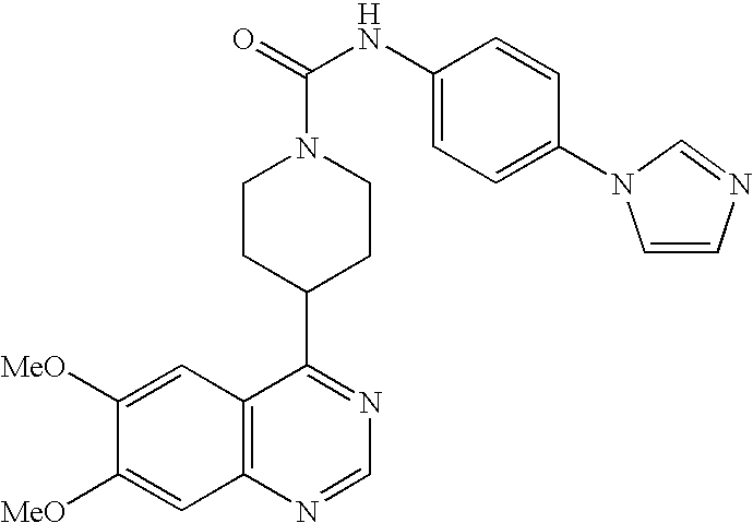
C1CN(C(=O)NC2=CC=C(N3C=CN=C3)C=C2)CCC1C1=NC=NC2=C1C=C([MeO])C([MeO])=C2
